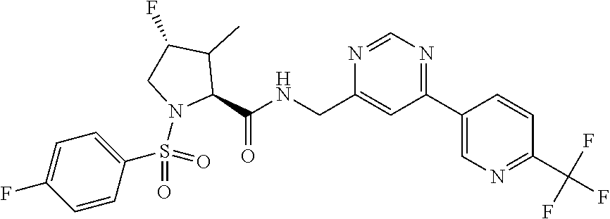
C1(C2=NC=NC(CNC(C3C(C)C(F)CN3S(=O)(=O)C3=CC=C(F)C=C3)=O)=C2)=CN=C(C(F)(F)F)C=C1
